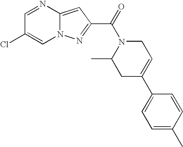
C1=NC2=CC(C(=O)N3C(C)CC(C4=CC=C(C)C=C4)=CC3)=NN2C=C1Cl
